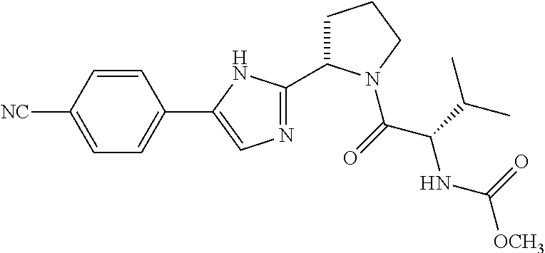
[NC]C1=CC=C(C2=CN=C(C3CCCN3C(C(C(C)C)NC(=O)[OCH3])=O)N2)C=C1
